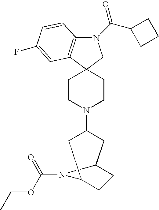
N1(C(C2CCC2)=O)C2=C(C3(C1)CCN(C1CC4CCC(C1)N4C(=O)OCC)CC3)C=C(F)C=C2
